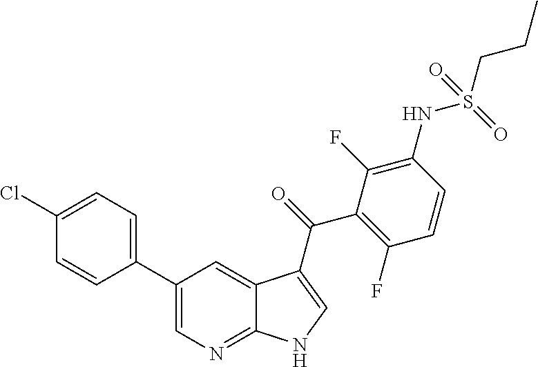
C1(Cl)=CC=C(C2=CN=C3C(=C2)C(C(C2=C(F)C=CC(NS(CCC)(=O)=O)=C2F)=O)=CN3)C=C1
